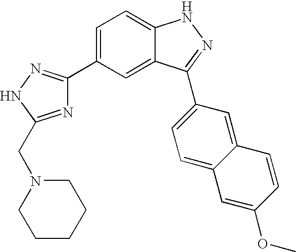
C1=C(C2=NNC(CN3CCCCC3)=N2)C=C2C(=C1)NN=C2C1=CC=C2C(=C1)C=CC(OC)=C2
